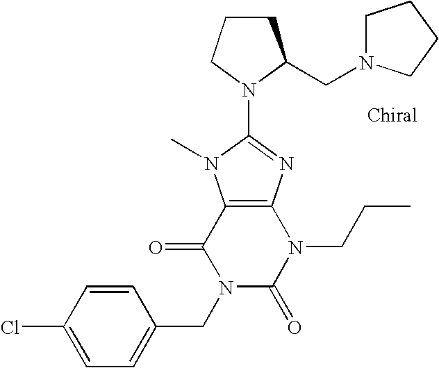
C12=C(N=C(N3C(CN4CCCC4)CCC3)N1C)N(CCC)C(=O)N(CC1=CC=C(Cl)C=C1)C2=O
